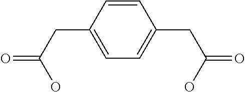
C1=CC(CC(O)=O)=CC=C1CC(O)=O
